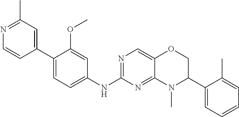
C1(C2=CC(C)=NC=C2)=CC=C(NC2=NC=C3C(=N2)N(C)C(C2=CC=CC=C2C)CO3)C=C1OC
